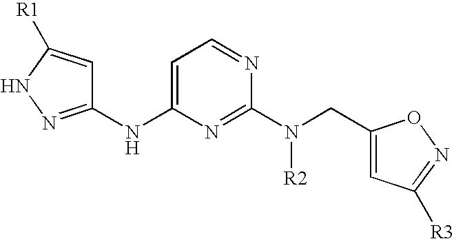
C1(NC2=CC=NC(N(CC3=CC([R3])=NO3)[R2])=N2)=NNC([R1])=C1
